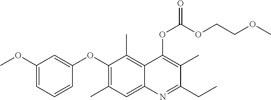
C1(OC)=CC=CC(OC2=C(C)C=C3C(=C2C)C(OC(OCCOC)=O)=C(C)C(CC)=N3)=C1
